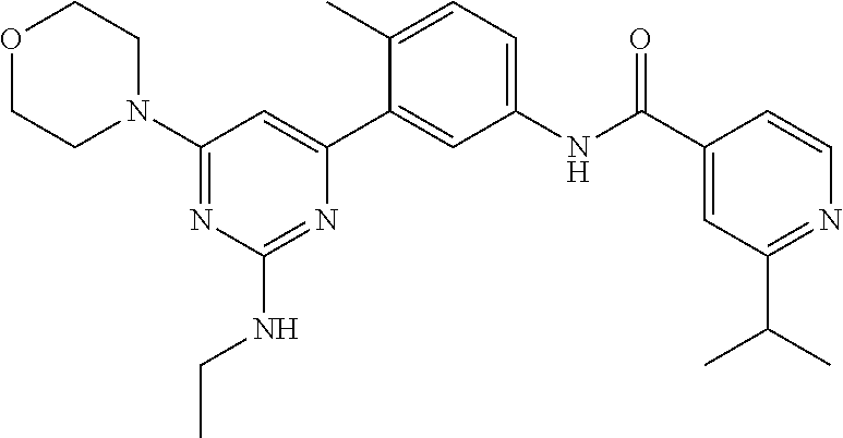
O1CCN(C2=NC(NCC)=NC(C3=CC(NC(C4=CC(C(C)C)=NC=C4)=O)=CC=C3C)=C2)CC1
